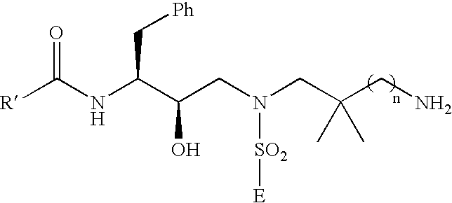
[R]C(NC(C(CN(CC(CN)(C)C)[SO2][E])O)C[Ph])=O
